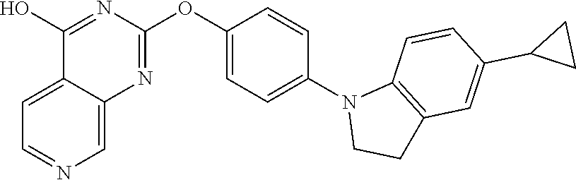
C12=CC=NC=C1N=C(OC1=CC=C(N3CCC4=C3C=CC(C3CC3)=C4)C=C1)N=C2O
